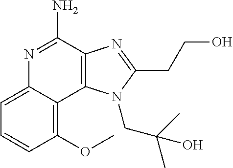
C1=C2C(=C(OC)C=C1)C1=C(C(N)=N2)N=C(CCO)N1CC(C)(C)O
